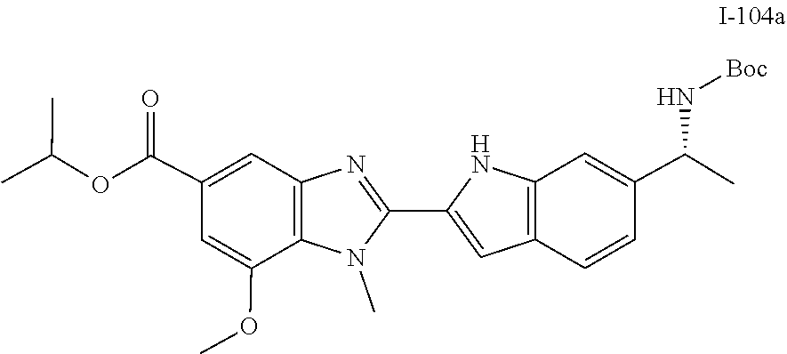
COC1=CC(C(OC(C)C)=O)=CC2=C1N(C)C(C1=CC3=C(C=C(C(C)N[Boc])C=C3)N1)=N2
